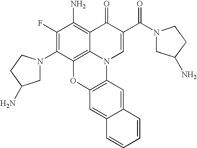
C1(F)=C(N2CC(N)CC2)C2=C3C(=C1N)C(=O)C(C(=O)N1CC(N)CC1)=CN3C1=C(O2)C=C2C(=C1)C=CC=C2
